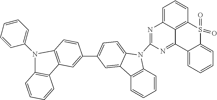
C12=C(C=CC=C1)N(C1=NC3=CC=CC4=C3C(=N1)C1=CC=CC=C1S4(=O)=O)C1=CC=C(C3=CC4=C(C=C3)N(C3=CC=CC=C3)C3=C4C=CC=C3)C=C21
